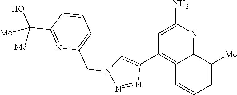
C1=C(N)N=C2C(=C1C1=CN(CC3=CC=CC(C(O)([Me])[Me])=N3)N=N1)C=CC=C2[Me]
